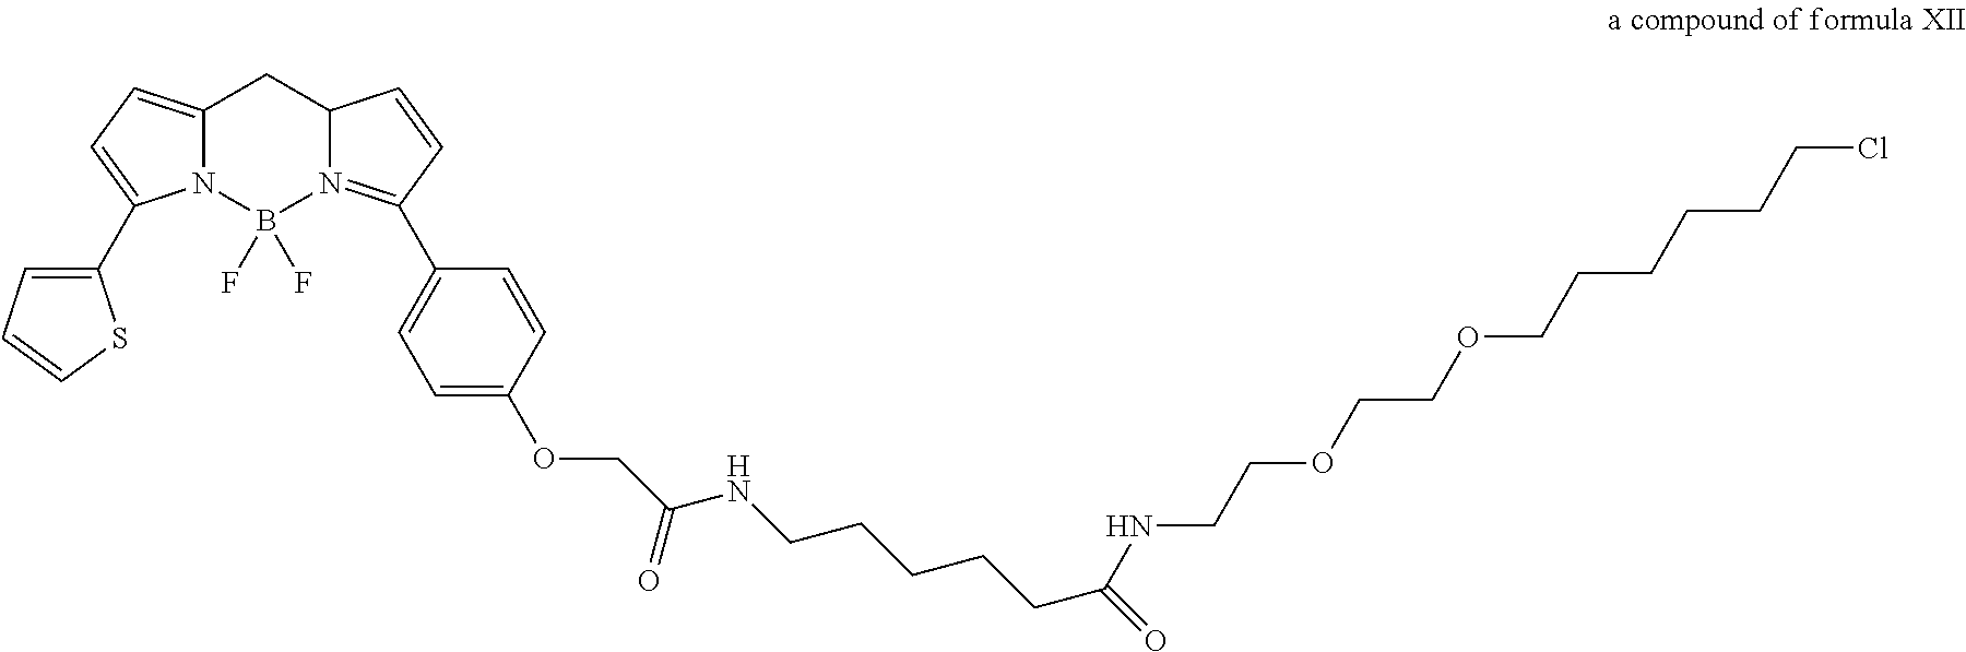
C12=CC=C(C3=CC=CS3)N1B(F)(F)N1=C(C3=CC=C(OCC(NCCCCCC(NCCOCCOCCCCCCCl)=O)=O)C=C3)C=CC1C2
